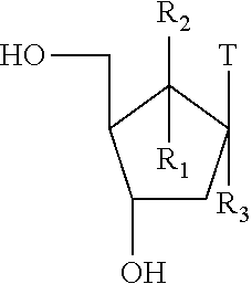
C1(O)CC([T])([R3])C([R2])([R1])C1CO
